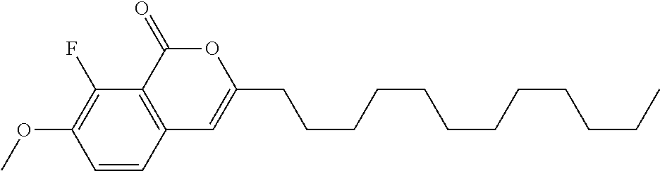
C1=CC2=C(C(F)=C1OC)C(=O)OC(CCCCCCCCCCCC)=C2
